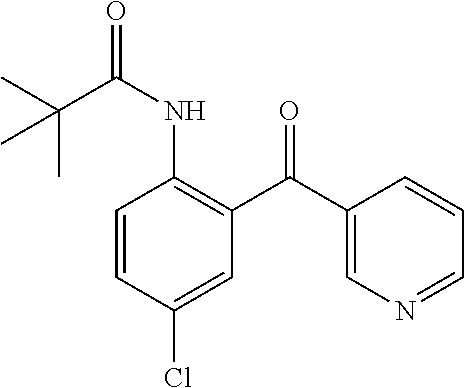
C1=CC(NC(=O)C(C)(C)C)=C(C(C2=CN=CC=C2)=O)C=C1Cl
